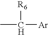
CC([Ar])[R6]
